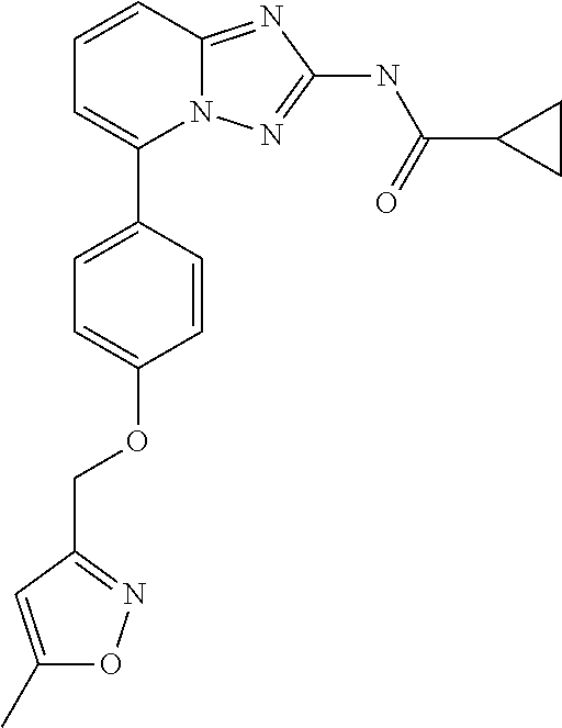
C1=CC2=NC(NC(C3CC3)=O)=NN2C(C2=CC=C(OCC3=NOC(C)=C3)C=C2)=C1
